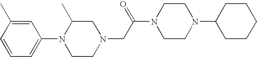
C1=C(C)C=CC=C1N1CCN(CC(N2CCN(C3CCCCC3)CC2)=O)CC1C
